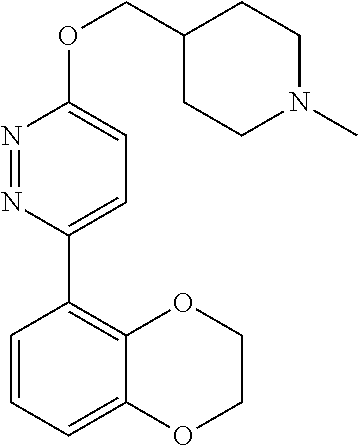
C1=C2C(=C(C3=CC=C(OCC4CCN(C)CC4)N=N3)C=C1)OCCO2
